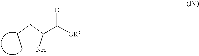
C1NC(C([ORe])=O)CC1
